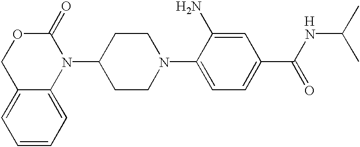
C1(N2C(=O)OCC3=CC=CC=C23)CCN(C2=CC=C(C(NC(C)C)=O)C=C2N)CC1.[H]
